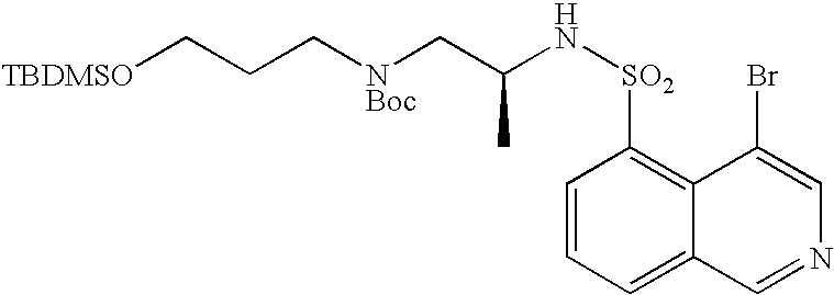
[TBDMSO]CCC[NBoc]CC(N[SO2]C1=C2C(=CC=C1)C=NC=C2Br)C
